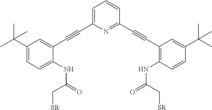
C(#CC1=CC(C(C)(C)C)=CC=C1NC(=O)C[SR])C1=CC=CC(C#CC2=C(NC(=O)C[SR])C=CC(C(C)(C)C)=C2)=N1
